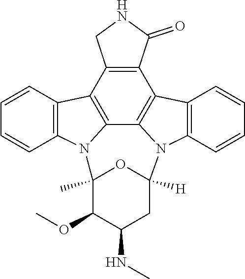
C12=C(C3=C4C5=C1C1=C(N5C5([H])CC(NC)C(OC)C(C)(N4C4=C3C=CC=C4)O5)C=CC=C1)CNC2=O
